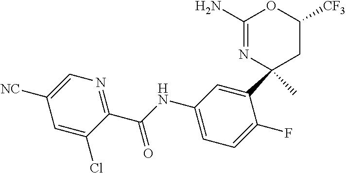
C1(N)=NC(C2=CC(NC(C3=NC=C([NC])C=C3Cl)=O)=CC=C2F)(C)CC([CF3])O1
